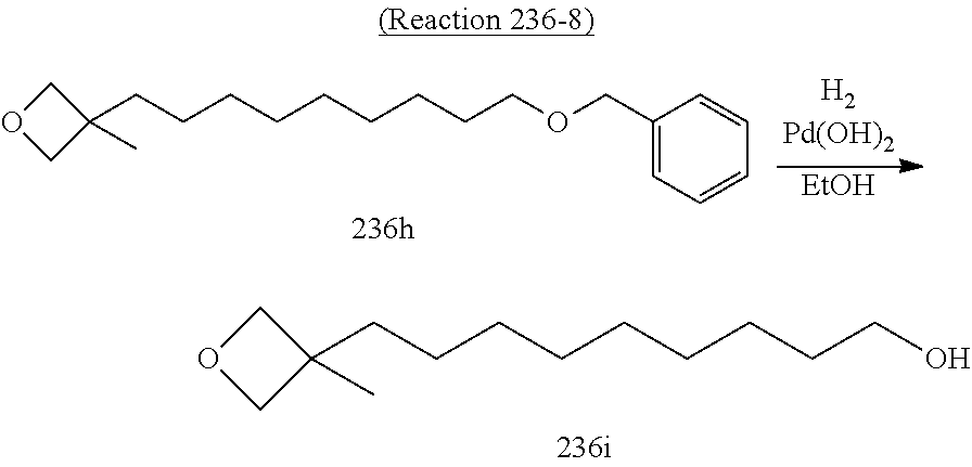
C1OCC1(CCCCCCCCCOCC1=CC=CC=C1)C.[EtOH].C1OCC1(CCCCCCCCCO)C
